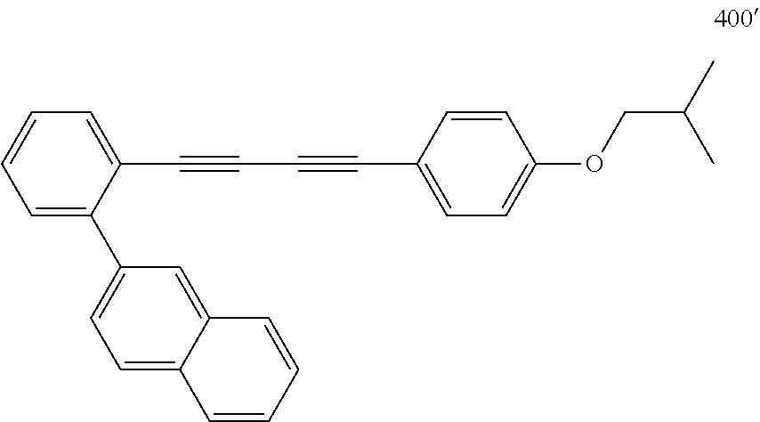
C1=C(C2=CC=C3C(=C2)C=CC=C3)C(C#CC#CC2=CC=C(OCC(C)C)C=C2)=CC=C1
